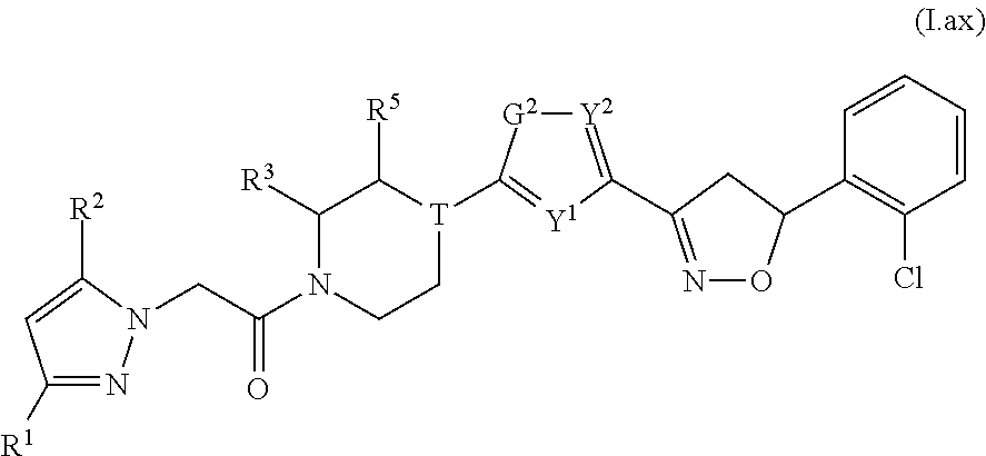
C1([R1])=NN(CC(N2CC[T](C3=[Y1]C(C4=NOC(C5=C(Cl)C=CC=C5)C4)=[Y2][G2]3)C([R5])C2[R3])=O)C([R2])=C1
